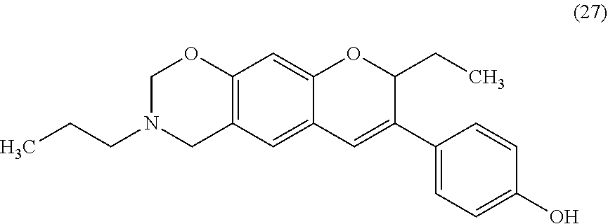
C(N1CC2=C(OC1)C=C1C(=C2)C=C(C2=CC=C(O)C=C2)C(CC)O1)CC
